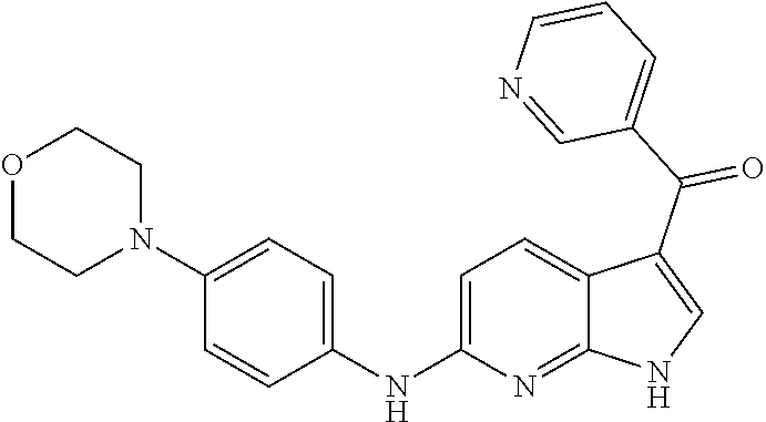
C1=C(NC2=CC=C(N3CCOCC3)C=C2)N=C2C(=C1)C(C(C1=CC=CN=C1)=O)=CN2
